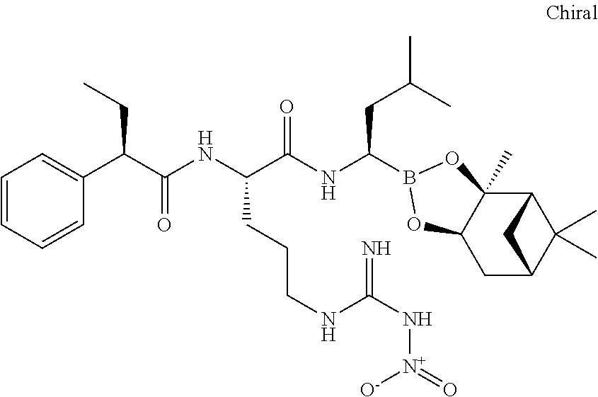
C12C3(C)C(CC(C1(C)C)C2)OB(C(NC(C(NC(C(CC)C1=CC=CC=C1)=O)CCCNC(N[N+]([O-])=O)=N)=O)CC(C)C)O3
